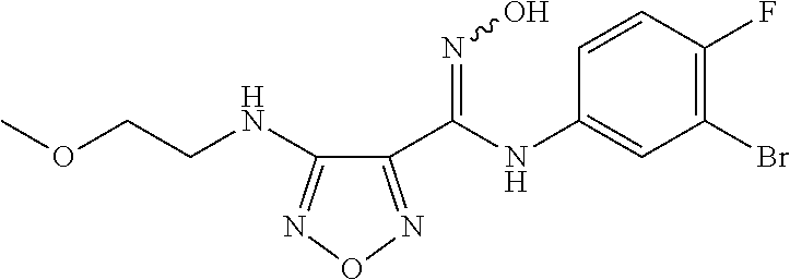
C1(C(NC2=CC(Br)=C(F)C=C2)=NO)=NON=C1NCCOC
